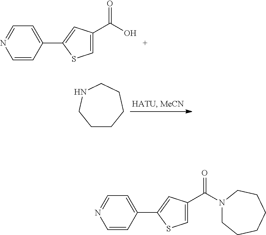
C1=C(C(O)=O)C=C(C2=CC=NC=C2)S1.C1CCCCNC1.C1=C(C(N2CCCCCC2)=O)C=C(C2=CC=NC=C2)S1
